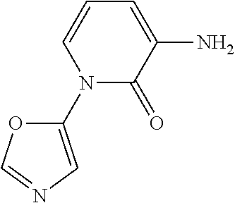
N1(C2=CN=CO2)C(=O)C(N)=CC=C1
